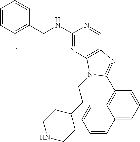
C1=CC(F)=C(CNC2=NC3=C(C=N2)N=C(C2=C4C(=CC=C2)C=CC=C4)N3CCC2CCNCC2)C=C1
